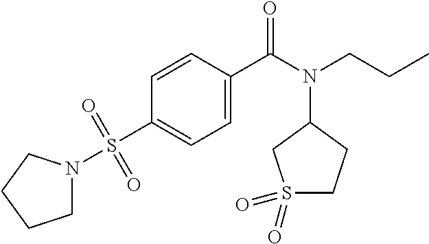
C1N(S(C2=CC=C(C(N(CCC)C3CS(=O)(=O)CC3)=O)C=C2)(=O)=O)CCC1
